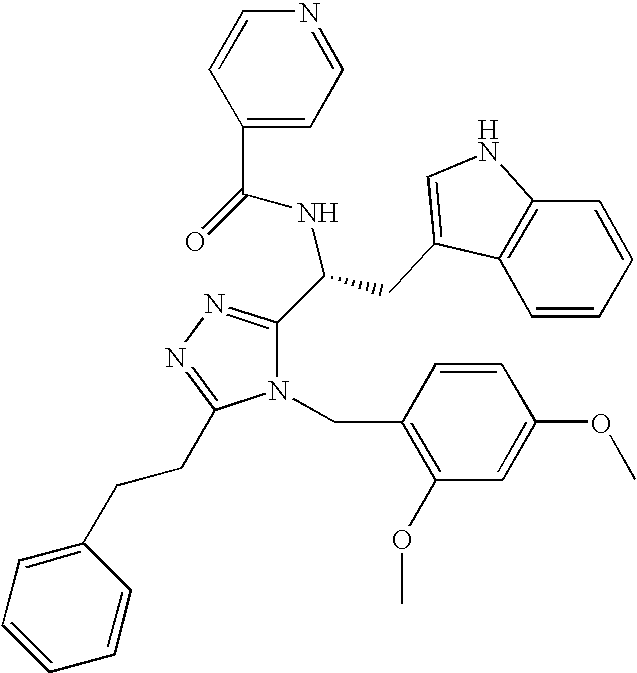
O=C(NC(C1=NN=C(CCC2=CC=CC=C2)N1CC1=C(OC)C=C(OC)C=C1)CC1=CNC2=C1C=CC=C2)C1=CC=NC=C1
